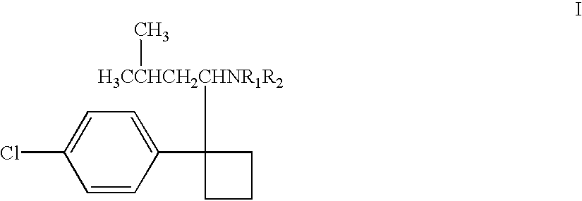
ClC1=CC=C(C2([H3CCHCH2CHNR1R2]C)CCC2)C=C1
